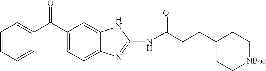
C1=CC=CC(C(C2=CC=C3C(=C2)NC(NC(=O)CCC2CC[NBoc]CC2)=N3)=O)=C1
